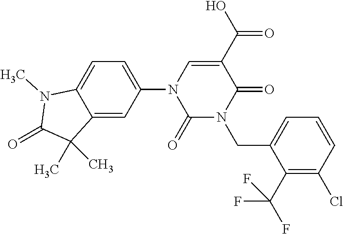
C1(N2C(=O)N(CC3=CC=CC(Cl)=C3C(F)(F)F)C(=O)C(C(O)=O)=C2)=CC=C2C(=C1)C(C)(C)C(=O)N2C
